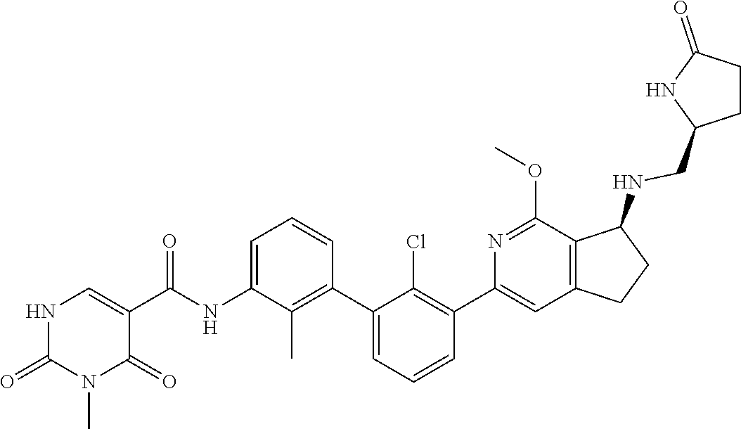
N1(C)C(=O)NC=C(C(NC2=CC=CC(C3=CC=CC(C4=CC5=C(C(NCC6NC(=O)CC6)CC5)C(OC)=N4)=C3Cl)=C2C)=O)C1=O
